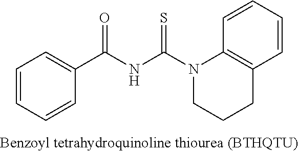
C1=CC=CC(C(NC(N2CCCC3=C2C=CC=C3)=S)=O)=C1
